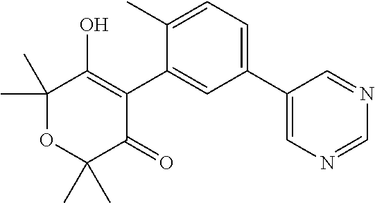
C1(C2=CC=C(C)C(C3=C(O)C(C)(C)OC(C)(C)C3=O)=C2)=CN=CN=C1
